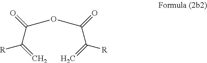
O=C(OC(C([R])=C)=O)C([R])=C
